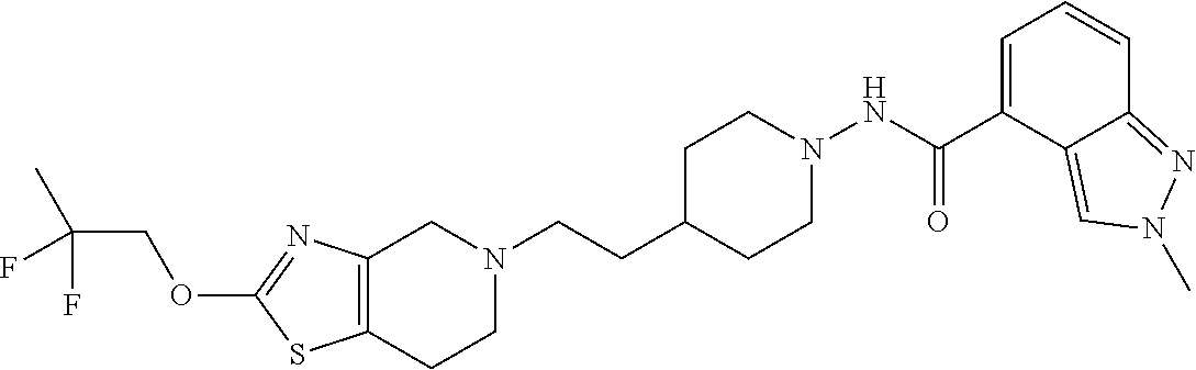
C12=C(CCN(CCC3CCN(NC(C4=CC=CC5=NN(C)C=C45)=O)CC3)C1)SC(OCC(C)(F)F)=N2
